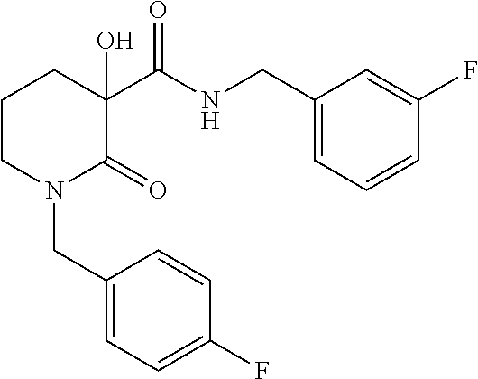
C1CN(CC2=CC=C(F)C=C2)C(=O)C(O)(C(=O)NCC2=CC=CC(F)=C2)C1
